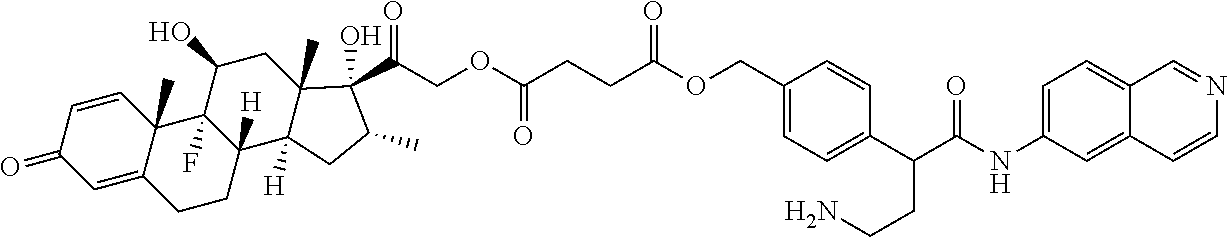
C1=CC2(C)C(=CC1=O)CCC1([H])C2(F)C(O)CC2(C)C1([H])CC(C)C2(C(=O)COC(CCC(OCC1=CC=C(C(C(NC2=CC=C3C(=C2)C=CN=C3)=O)CCN)C=C1)=O)=O)O
